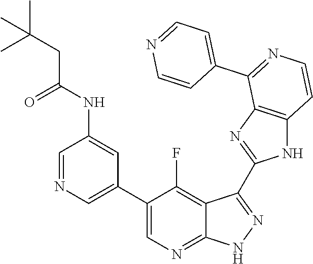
C1=NC=C(C2=CN=C3C(=C2F)C(C2=NC4=C(N2)C=CN=C4C2=CC=NC=C2)=N[N H]3)C=C1NC(CC(C)(C)C)=O
